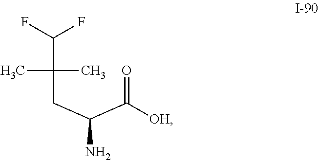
C(C(F)F)(C)(C)CC(C(=O)[OH])N
